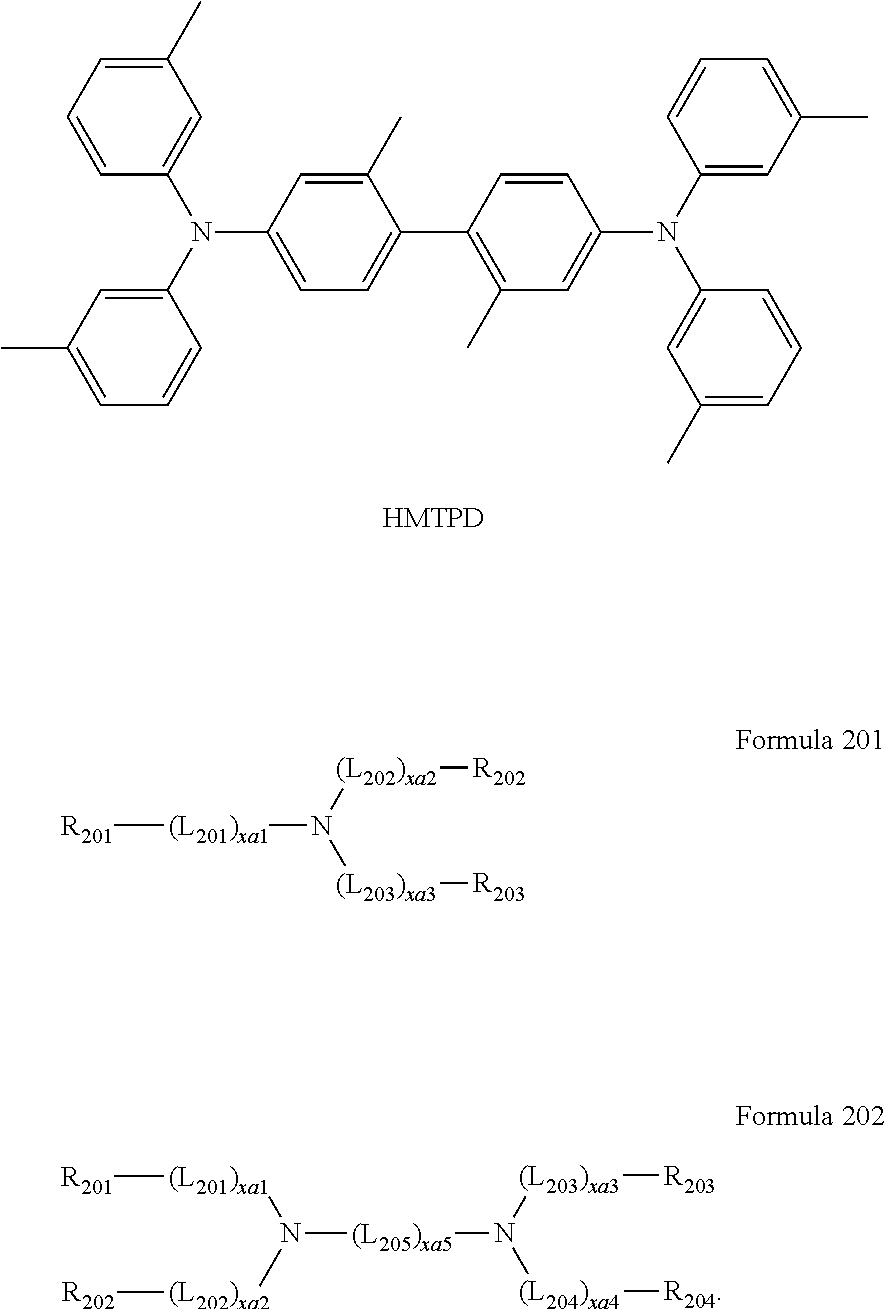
C1=C(C)C(C2=C(C)C=C(N(C3=CC(C)=CC=C3)C3=CC(C)=CC=C3)C=C2)=CC=C1N(C1=CC(C)=CC=C1)C1=CC(C)=CC=C1.[R201][(L201)xa1]N([(L203)xa3][R203])[(L202)xa2][R202].N([(L205)xa5]N([(L204)xa4][R204])[(L203)xa3][R203])([(L202)xa2][R202])[(L201)xa1][R201]
